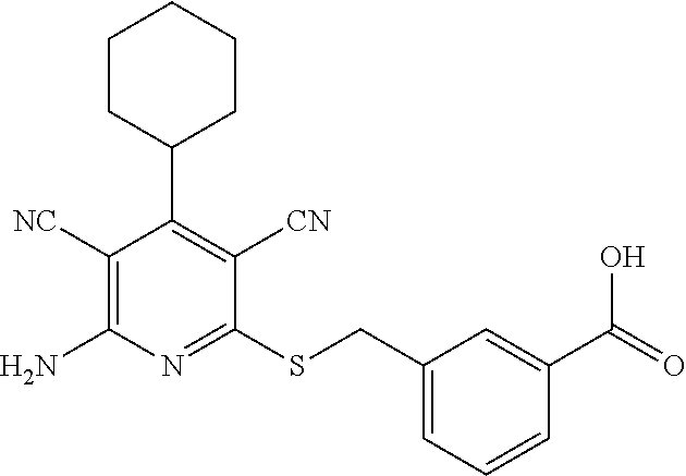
C1([NC])=C(N)N=C(SCC2=CC=CC(C(=O)O)=C2)C([CN])=C1C1CCCCC1
